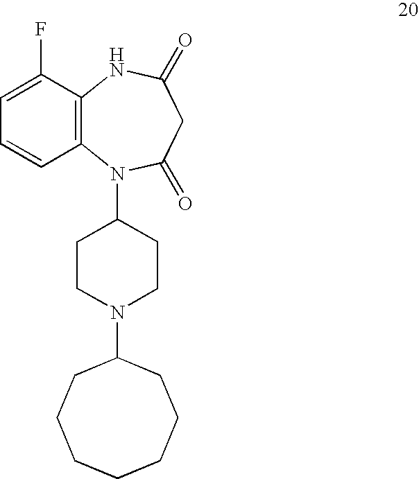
C1=C(F)C2=C(C=C1)N(C1CCN(C3CCCCCCC3)CC1)C(=O)CC(=O)N2
